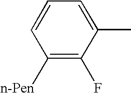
C1([n-Pen])=C(F)C(C)=CC=C1
